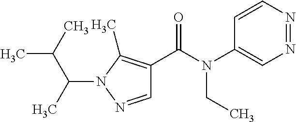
N1=NC=CC(N(C(C2=C(C)N(C(C)C(C)C)N=C2)=O)CC)=C1
